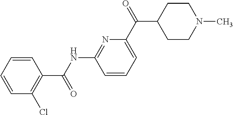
C(NC1=NC(C(C2CCN(C)CC2)=O)=CC=C1)(=O)C1=C(Cl)C=CC=C1
